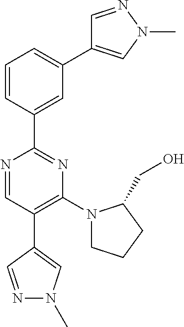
C1=NN(C)C=C1C1=CC=CC(C2=NC(N3CCCC3CO)=C(C3=CN(C)N=C3)C=N2)=C1
